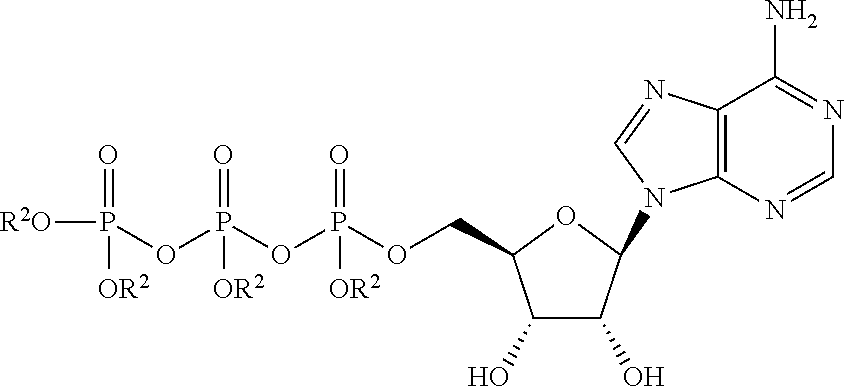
P(=O)([OR2])(OP(OP(=O)([OR2])OCC1C(O)C(O)C(N2C3=C(C(N)=NC=N3)N=C2)O1)(=O)[OR2])[R2O]
